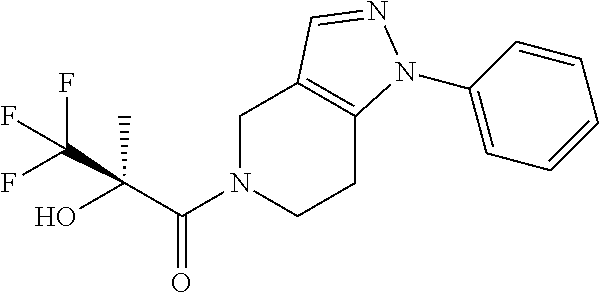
C1N(C(C(O)(C)C(F)(F)F)=O)CCC2=C1C=NN2C1=CC=CC=C1
